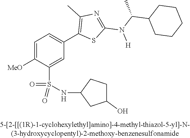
C1=C([OMe])C(S(NC2CC(O)CC2)(=O)=O)=CC(C2=C(C)N=C(N(C(C3CCCCC3)C)[H])S2)=C1
